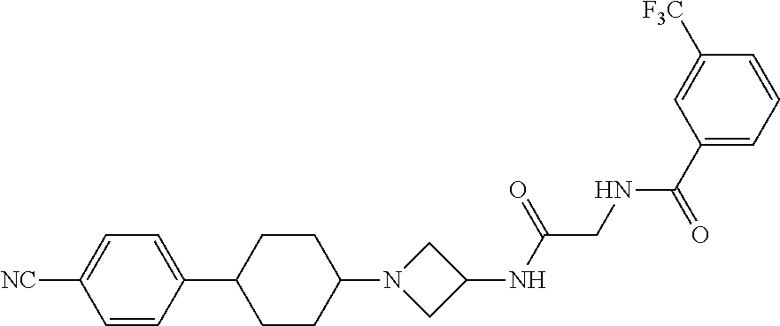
C1=CC(C2CCC(N3CC(NC(CNC(C4=CC=CC([F3C])=C4)=O)=O)C3)CC2)=CC=C1[NC]
